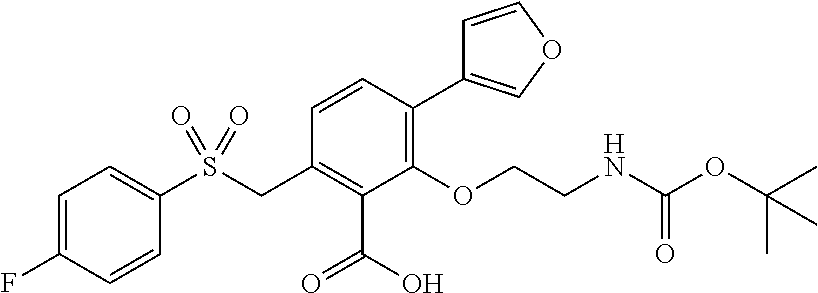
C1=C(F)C=CC(S(CC2=C(C(O)=O)C(OCCNC(OC(C)(C)C)=O)=C(C3=COC=C3)C=C2)(=O)=O)=C1
